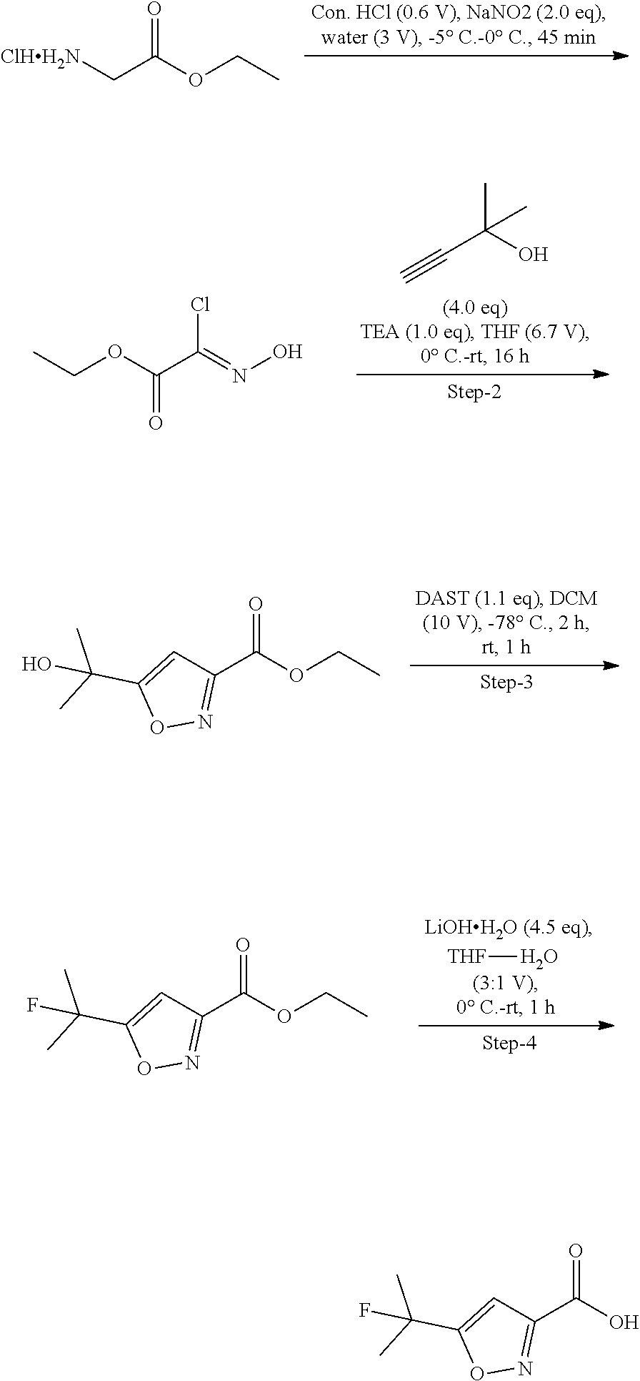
[ClHH2N]CC(OCC)=O.C(C(C)(O)C)#C.CCOC(C(=NO)Cl)=O.C1=C(C(C)(C)O)ON=C1C(OCC)=O.[THF]O.C1=C(C(C)(C)F)ON=C1C(OCC)=O.C1=C(C(C)(C)F)ON=C1C(O)=O
